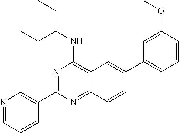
N1=C(C2=CN=CC=C2)N=C2C(=C1NC(CC)CC)C=C(C1=CC=CC(OC)=C1)C=C2
